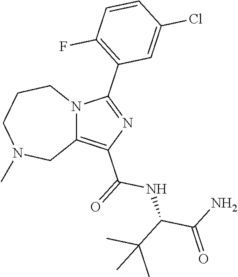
C12=C(C(NC(C(C)(C)C)C(=O)N)=O)N=C(C3=C(F)C=CC(Cl)=C3)N1CCCN(C)C2
